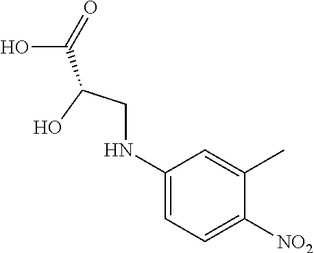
C1(NCC(O)C(=O)O)=CC=C([NO2])C(C)=C1
